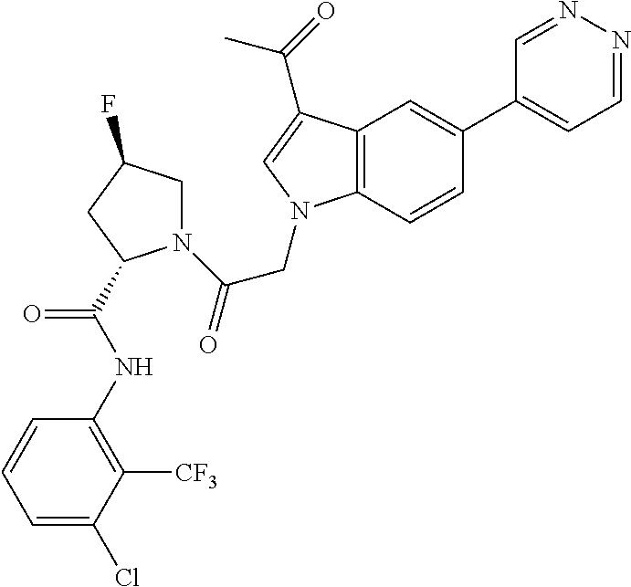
C12=C(C=CC(C3=CC=NN=C3)=C1)N(CC(=O)N1CC(F)CC1C(NC1=C([CF3])C(Cl)=CC=C1)=O)C=C2C(=O)C
